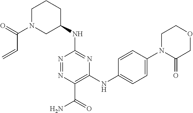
C1(NC2=NC(NC3=CC=C(N4C(=O)COCC4)C=C3)=C(C(=O)N)N=N2)CCCN(C(C=C)=O)C1
